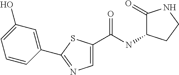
C1=C(C(=O)NC2C(=O)NCC2)SC(C2=CC(O)=CC=C2)=N1
